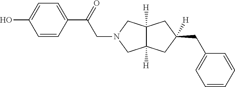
C1=CC(C(CN2CC3([H])C([H])(C2)CC(CC2=CC=CC=C2)([H])C3)=O)=CC=C1O
